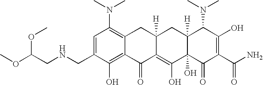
N(CC1=CC(N(C)C)=C2C(=C1O)C(=O)C1=C(O)C3(O)C([H])(CC1([H])C2)C(N(C)C)C(O)=C(C(N)=O)C3=O)CC(OC)OC
